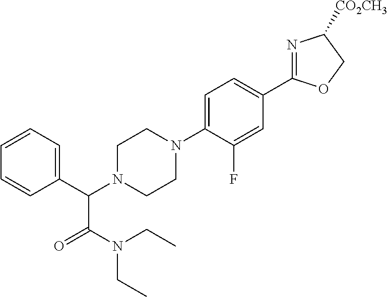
C1(C(N2CCN(C3=CC=C(C4=NC([CO2CH3])CO4)C=C3F)CC2)C(N(CC)CC)=O)=CC=CC=C1
